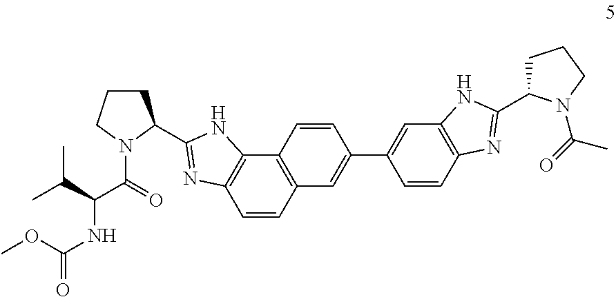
COC(NC(C(=O)N1C(C2=NC3=C(C4=C(C=C(C5=CC6=C(C=C5)N=C(C5CCCN5C(=O)C)N6)C=C4)C=C3)N2)CCC1)C(C)C)=O
